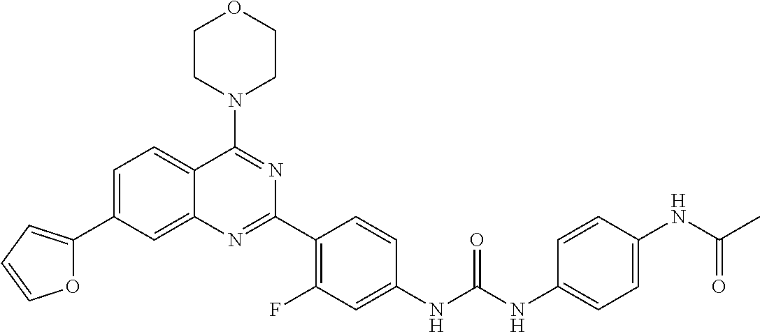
C1=C(C2=CC=CO2)C=C2C(=C1)C(N1CCOCC1)=NC(C1=C(F)C=C(NC(NC3=CC=C(NC(C)=O)C=C3)=O)C=C1)=N2
